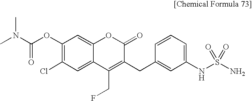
C1(OC(N(C)C)=O)=C(Cl)C=C2C(=C1)OC(=O)C(CC1=CC(NS(N)(=O)=O)=CC=C1)=C2CF
